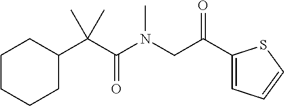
C1CC(C(C(N(CC(C2=CC=CS2)=O)C)=O)(C)C)CCC1
